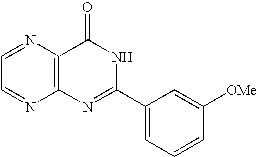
C12=C(N=CC=N1)C(=O)NC(C1=CC=CC([OMe])=C1)=N2
